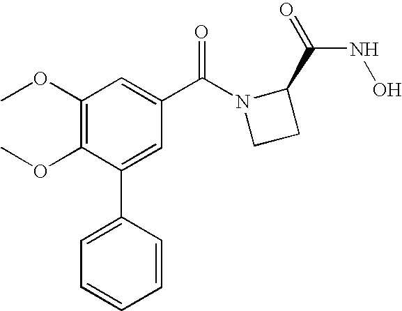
C1(OC)=C(OC)C(C2=CC=CC=C2)=CC(C(N2CCC2C(=O)NO)=O)=C1
